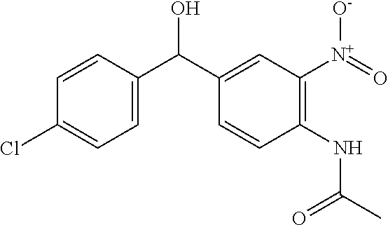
OC(C1=CC([N+](=O)[O-])=C(NC(C)=O)C=C1)C1=CC=C(Cl)C=C1
